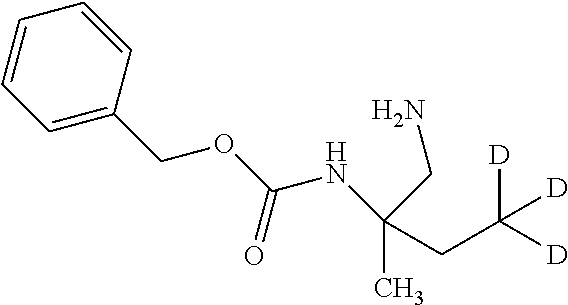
C1=CC(COC(NC(C)(CN)CC([D])([D])[D])=O)=CC=C1
